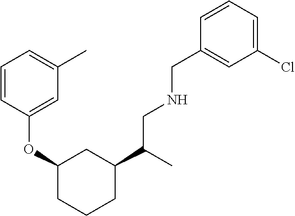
C1=CC(OC2CC(C(CNCC3=CC(Cl)=CC=C3)C)CCC2)=CC(C)=C1
